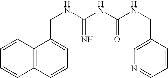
C1=CC2=C(C=C1)C=CC=C2CNC(NC(NCC1=CN=CC=C1)=O)=N
